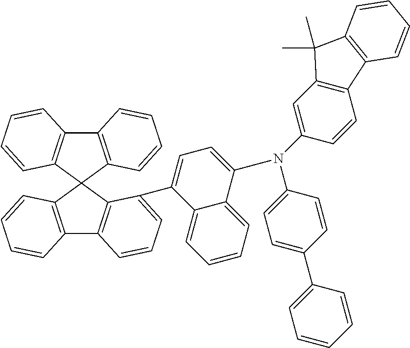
C12=C(C3(C4=C1C=CC=C4)C1=C(C4=C3C(C3=CC=C(N(C5=CC=C(C6=CC=CC=C6)C=C5)C5=CC6=C(C=C5)C5=C(C6(C)C)C=CC=C5)C5=CC=CC=C35)=CC=C4)C=CC=C1)C=CC=C2
